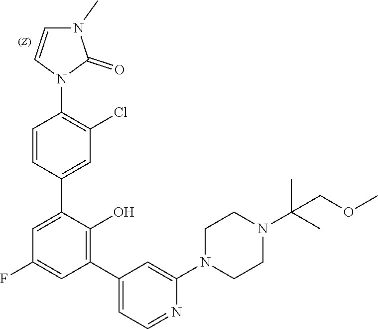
C1=CC(C2=CC(F)=CC(C3=CC=NC(N4CCN(C(C)(C)COC)CC4)=C3)=C2O)=CC(Cl)=C1N1C(=O)N(C)C=C1
